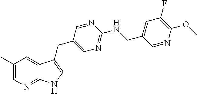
C1(C)=CN=C2C(=C1)C(CC1=CN=C(NCC3=CC(F)=C(OC)N=C3)N=C1)=CN2
